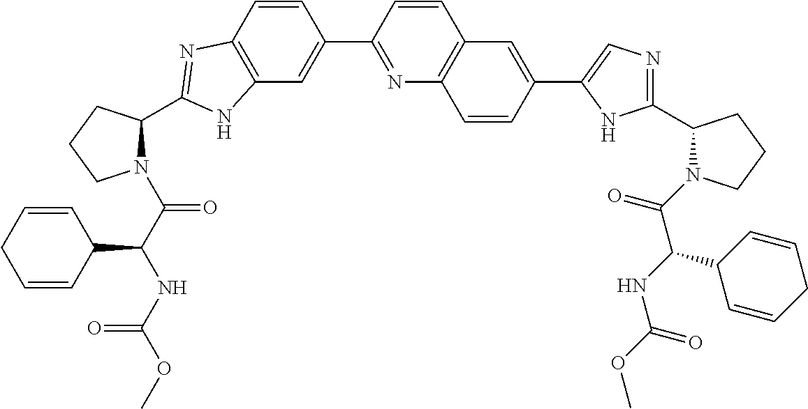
C12=C(C=CC(C3=NC4=C(C=C3)C=C(C3=CN=C(C5N(C(C(NC(=O)OC)C6C=CCC=C6)=O)CCC5)N3)C=C4)=C1)N=C(C1N(C(C(NC(OC)=O)C3C=CCC=C3)=O)CCC1)N2
